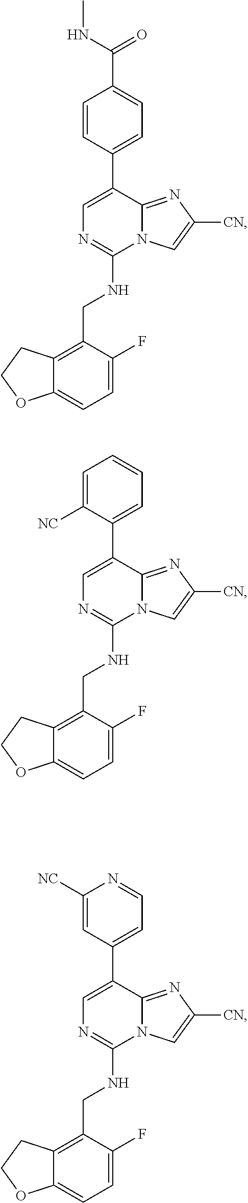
C1=C(C2=CC=C(C(NC)=O)C=C2)C2=NC([CN])=CN2C(NCC2=C3C(=CC=C2F)OCC3)=N1.C1=C(C2=CC=CC=C2[NC])C2=NC([CN])=CN2C(NCC2=C3C(=CC=C2F)OCC3)=N1.C1=C(C2=CC=NC([NC])=C2)C2=NC([CN])=CN2C(NCC2=C3C(=CC=C2F)OCC3)=N1
